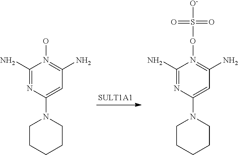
C1(N)=NC(N2CCCCC2)=CC(N)=N1O.C1(N)=NC(N2CCCCC2)=CC(N)=N1OS([O-])(=O)=O
